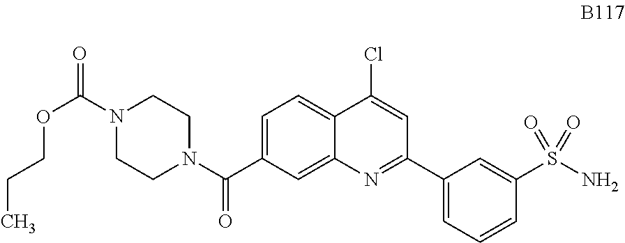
C1=C(C(N2CCN(C(=O)OCCC)CC2)=O)C=C2C(=C1)C(Cl)=CC(C1=CC=CC(S(N)(=O)=O)=C1)=N2
